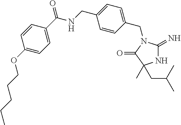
N1C(=N)N(CC2=CC=C(CNC(=O)C3=CC=C(OCCCCC)C=C3)C=C2)C(=O)C1(C)CC(C)C
